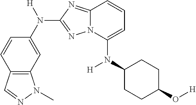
C1=CC2=C(C=C1N([H])C1=NN3C(=N1)C=CC=C3N(C1CCC(O[H])CC1)[H])N(C)N=C2
